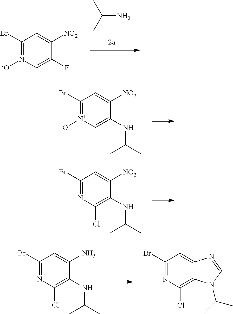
CC(C)N.C1(Br)=[N+]([-O])C=C(F)C([NO2])=C1.C1(Br)=[N+]([-O])C=C(NC(C)C)C([NO2])=C1.C1(Br)=NC(Cl)=C(NC(C)C)C([NO2])=C1.C1(Br)=NC(Cl)=C(NC(C)C)C(N)=C1.C1(Br)=NC(Cl)=C2C(=C1)N=CN2C(C)C
